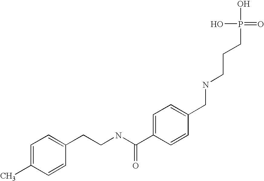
C1(CCNC(C2=CC=C(CNCCCP(O)(O)=O)C=C2)=O)=CC=C(C)C=C1
